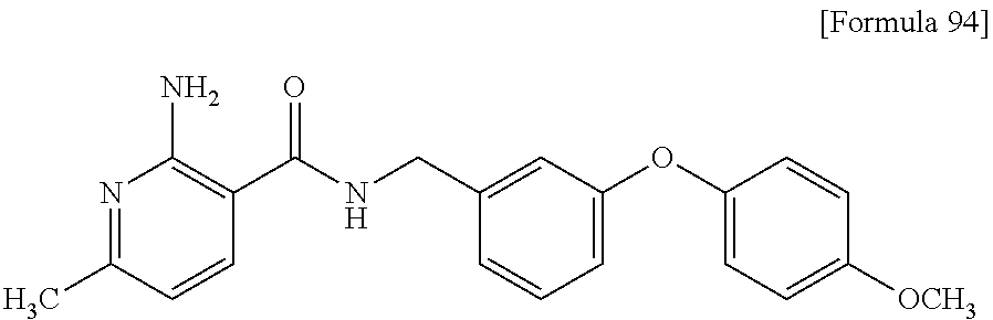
N1=C(C)C=CC(C(NCC2=CC(OC3=CC=C([OCH3])C=C3)=CC=C2)=O)=C1N
